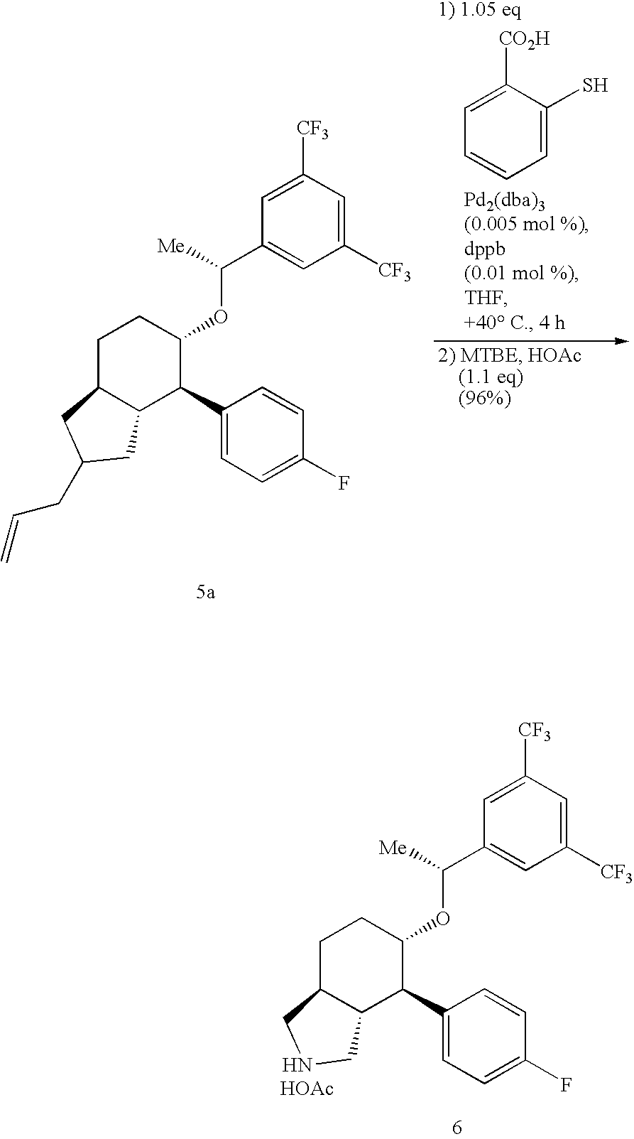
C1=C([CF3])C=C([CF3])C=C1C([Me])OC1CCC2C(C1C1=CC=C(F)C=C1)CC(CC=C)C2.C1=C([CO2H])C(S)=CC=C1.C1=C([CF3])C=C([CF3])C=C1C([Me])OC1CCC2C(C1C1=CC=C(F)C=C1)CNC2.[HOAc]
